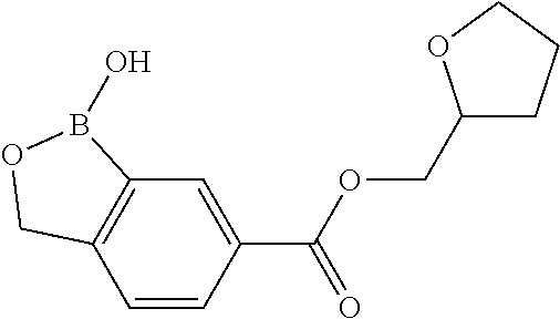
C12=C(C=CC(C(OCC3CCCO3)=O)=C1)COB2O
